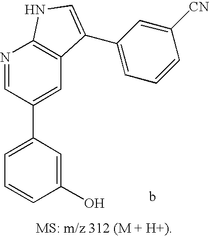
C1=C(C2=CC3=C(N=C2)NC=C3C2=CC=CC([CN])=C2)C=C(O)C=C1
